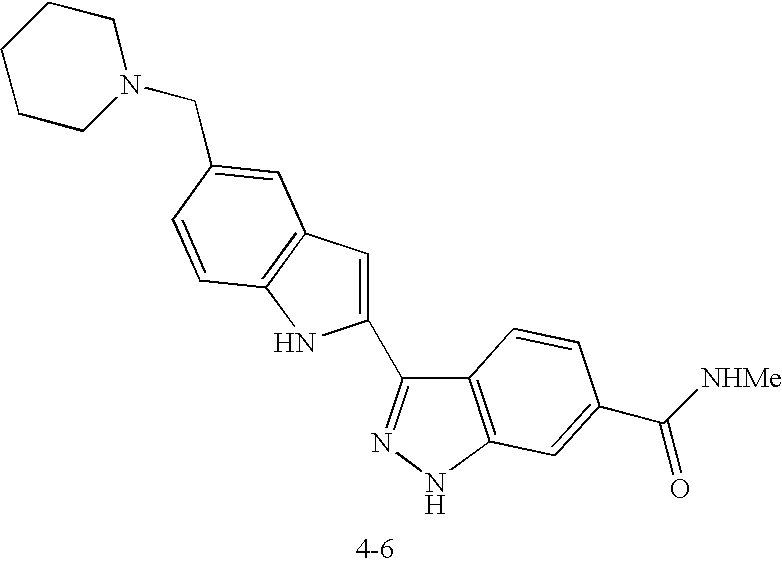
C12=C(NN=C1C1=CC3=C(N1)C=CC(CN1CCCCC1)=C3)C=C(C([NHMe])=O)C=C2
